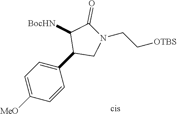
C1=C([MeO])C=CC(C2CN(CC[OTBS])C(=O)C2[BocHN])=C1
